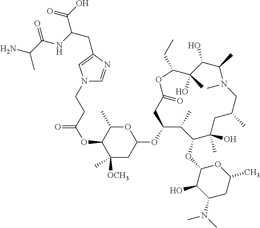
N1(CCC(OC2C(C)([OCH3])CC(OC3C(C)C(OC4C(O)C(N(C)C)CC(C)O4)C(C)(O)CC(C)CN(C)C(C)C(O)C(O)(C)C(CC)OC(=O)C3)OC2C)=O)C=NC(CC(NC(C(N)C)=O)C(O)=O)=C1
